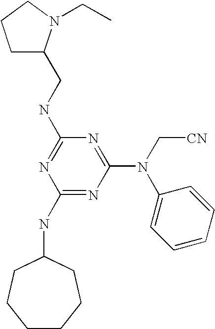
C1(NC2CCCCCC2)=NC(N(C2=CC=CC=C2)C[CN])=NC(NCC2CCCN2CC)=N1
